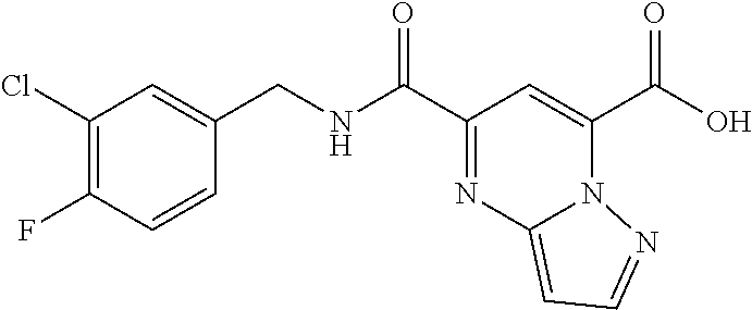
OC(C1=CC(C(NCC2=CC(Cl)=C(F)C=C2)=O)=NC2=CC=NN12)=O
